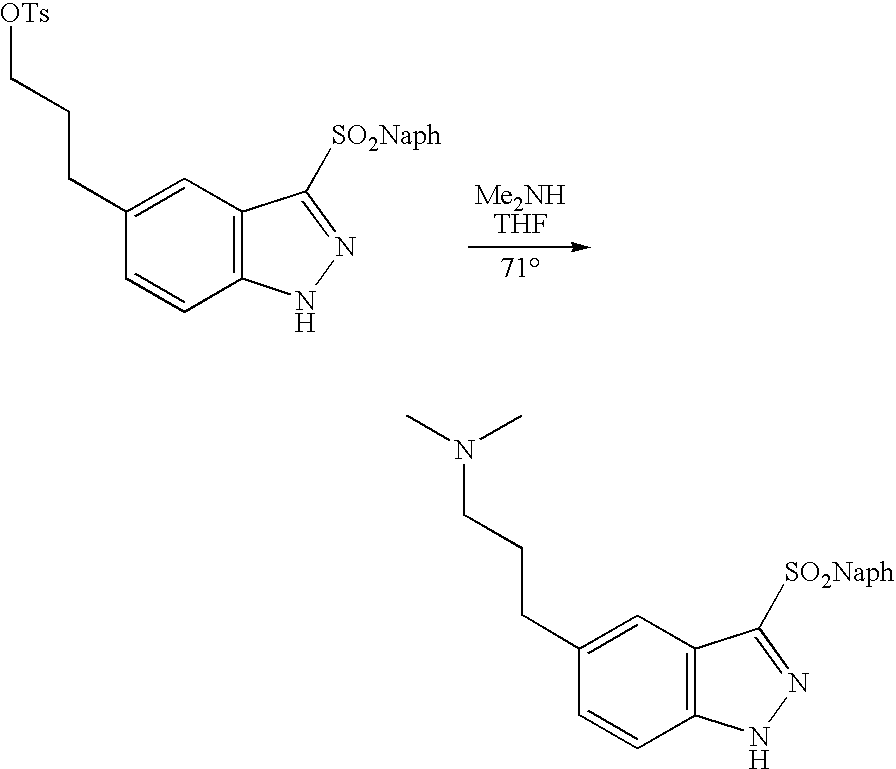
[Me2NHTHF].C1(CCC[OTs])=CC2=C(C=C1)NN=C2[SO2Naph].C1(CCCN(C)C)=CC2=C(C=C1)NN=C2[SO2Naph]
